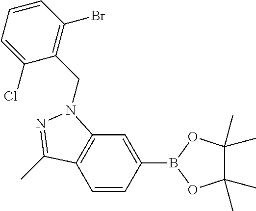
C1=CC(B2OC(C)(C)C(C)(C)O2)=CC2=C1C(C)=NN2CC1=C(Br)C=CC=C1Cl
